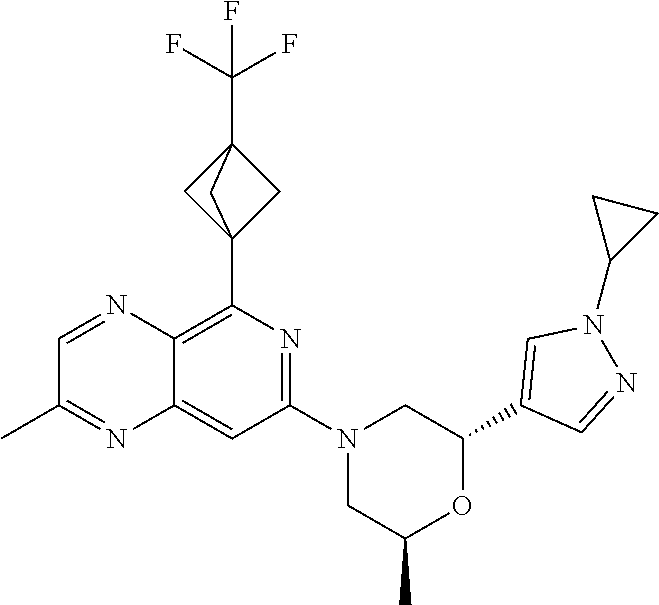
C1(C23CC(C(F)(F)F)(C2)C3)=C2C(=CC(N3CC(C)OC(C4=CN(C5CC5)N=C4)C3)=N1)N=C(C)C=N2
